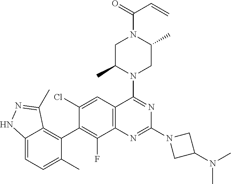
C12=C(C=C(Cl)C(C3=C4C(=CC=C3C)NN=C4C)=C1F)C(N1CC(C)N(C(=O)C=C)CC1C)=NC(N1CC(N(C)C)C1)=N2
